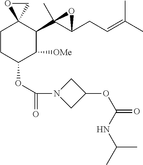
C1CC(OC(=O)N2CC(OC(=O)NC(C)C)C2)C([OMe])C(C2(C)C(CC=C(C)C)O2)C12CO2
